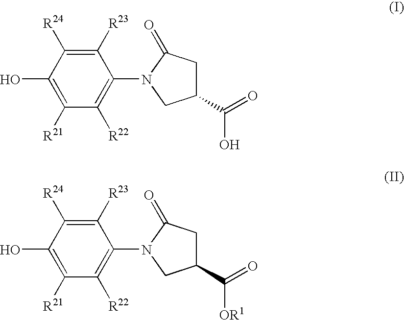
C1([R21])=C(O)C([R24])=C([R23])C(N2CC(C(O)=O)CC2=O)=C1[R22].C1([R21])=C(O)C([R24])=C([R23])C(N2CC(C([OR1])=O)CC2=O)=C1[R22]
